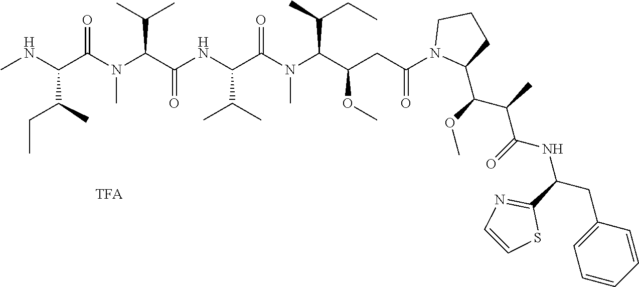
CNC(C(N(C(C(NC(C(N(C(C(CC(N1C(C(OC)C(C)C(=O)NC(C2=NC=CS2)CC2=CC=CC=C2)CCC1)=O)OC)C(C)CC)C)=O)C(C)C)=O)C(C)C)C)=O)C(CC)C
